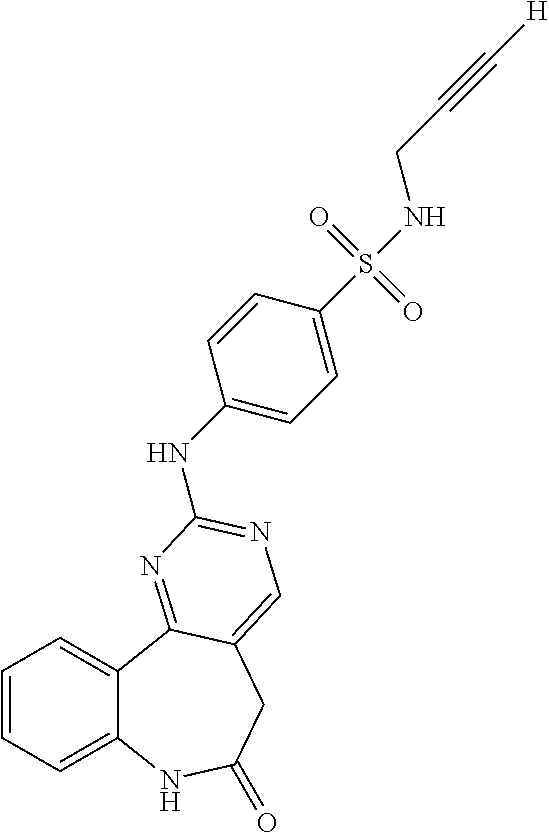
C1=CC=C2C(=C1)C1=NC(NC3=CC=C(S(=O)(=O)NCC#C[H])C=C3)=NC=C1CC(=O)N2
